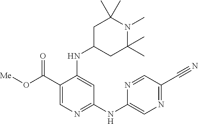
C1(C(O[Me])=O)=CN=C(NC2=CN=C(C#N)C=N2)C=C1NC1CC(C)(C)N(C)C(C)(C)C1
